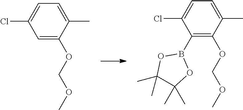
C1=C(C)C(OCOC)=CC(Cl)=C1.C1=C(C)C(OCOC)=C(B2OC(C)(C)C(C)(C)O2)C(Cl)=C1
